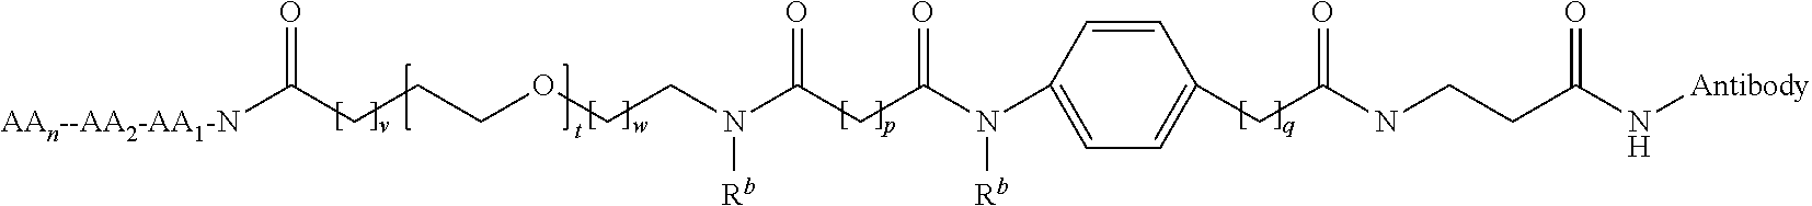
C1=CC(N(C(CC(N(CCOCCCC([AAn--AA2-AA1-N])=O)[Rb])=O)=O)[Rb])=CC=C1CC(NCCC(N[Antibody])=O)=O
